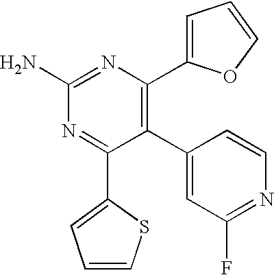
C1(C2=CC(F)=NC=C2)=C(C2=CC=CO2)N=C(N)N=C1C1=CC=CS1
